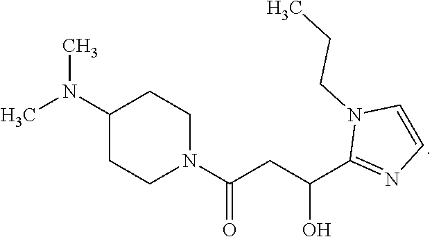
CN(C)C1CCN(C(CC(C2=NC=CN2CCC)O)=O)CC1
